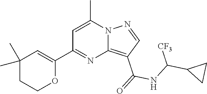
C12=C(C(=O)NC(C3CC3)[CF3])C=NN1C(C)=CC(C1=CC(C)(C)CCO1)=N2
